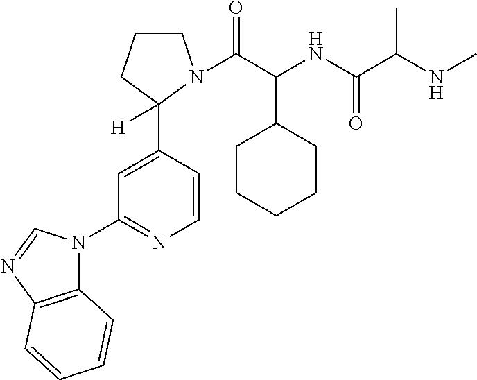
C1=CC(C2([H])CCCN2C(C(NC(C(NC)C)=O)C2CCCCC2)=O)=CC(N2C3=C(N=C2)C=CC=C3)=N1
